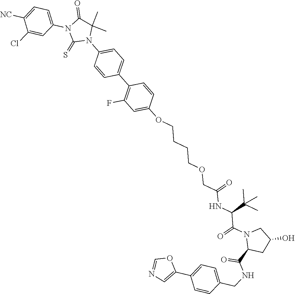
C1(OCCCCOCC(NC(C(N2CC(O)CC2C(NCC2=CC=C(C3=CN=CO3)C=C2)=O)=O)C(C)(C)C)=O)=CC(F)=C(C2=CC=C(N3C(C)(C)C(=O)N(C4=CC=C([NC])C(Cl)=C4)C3=S)C=C2)C=C1
